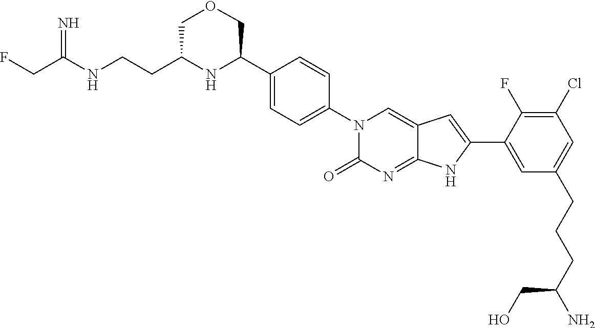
C(C(NCCC1NC(C2=CC=C(N3C(=O)N=C4C(=C3)C=C(C3=CC(CCCC(N)CO)=CC(Cl)=C3F)N4)C=C2)COC1)=N)F
